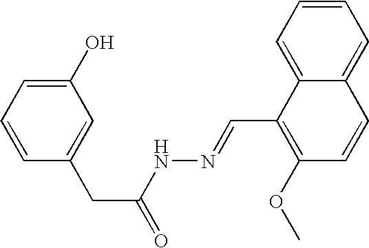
C1(O)=CC=CC(CC(=O)NN=CC2=C(OC)C=CC3=CC=CC=C23)=C1
